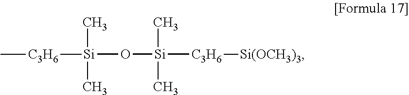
[Si](O[Si]([C3H6][Si(OCH3)3])(C)C)(C)(C)[C3H6]C
